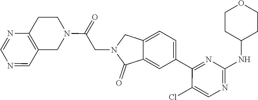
C1(C2=CC=C3C(=C2)C(=O)N(CC(N2CCC4=C(C=NC=N4)C2)=O)C3)=NC(NC2CCOCC2)=NC=C1Cl
